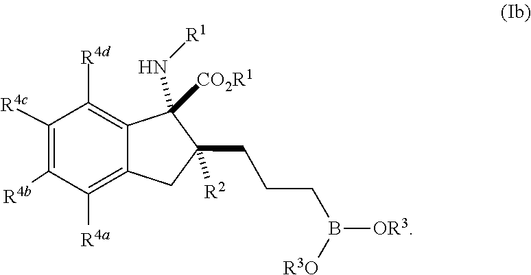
B([OR3])(CCCC1([R2])CC2=C([R4a])C([R4b])=C([R4c])C([R4d])=C2C1([CO2R1])N[R1])[R3O]
